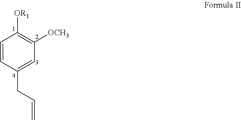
C1=C(CC=C)C=CC([OR1])=C1[OCH3]
